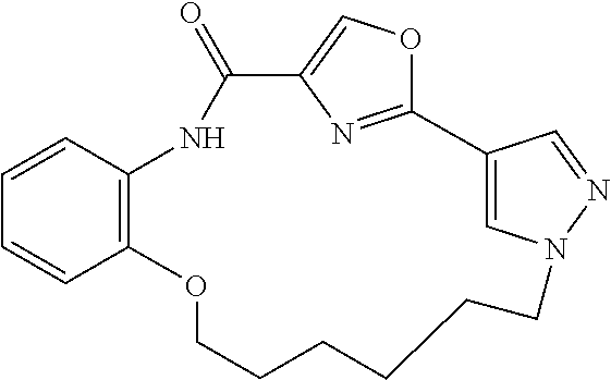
C12=NC(=CO1)C(=O)NC1=C(OCCCCCCN3C=C2C=N3)C=CC=C1
